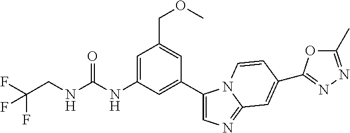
C1=C(NC(NCC(F)(F)F)=O)C=C(C2=CN=C3N2C=CC(C2=NN=C(C)O2)=C3)C=C1COC
